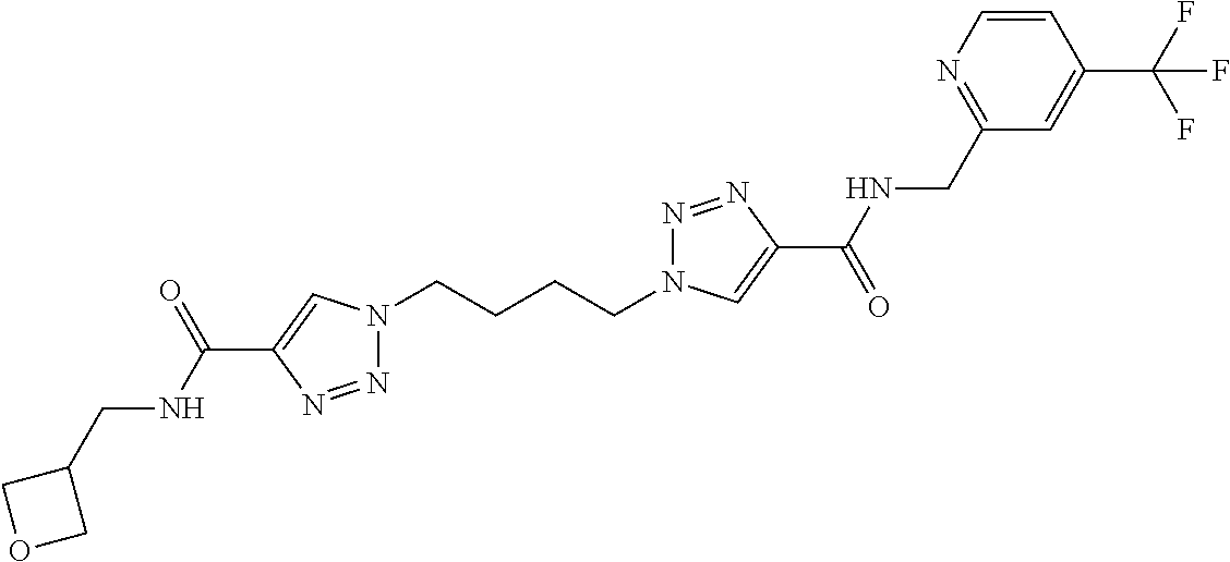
N1(CCCCN2N=NC(C(=O)NCC3=NC=CC(C(F)(F)F)=C3)=C2)N=NC(C(NCC2COC2)=O)=C1
